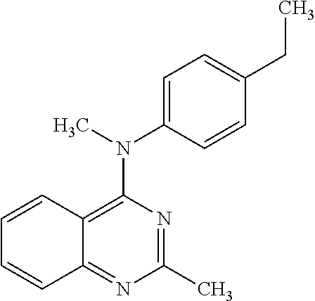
C1(C)=NC(N(C)C2=CC=C(CC)C=C2)=C2C(=N1)C=CC=C2
